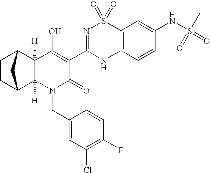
C12([H])C3CCC(C1([H])N(CC1=CC(Cl)=C(F)C=C1)C(=O)C(C1=NS(=O)(=O)C4=C(N1)C=CC(NS(=O)(C)=O)=C4)=C2O)C3
